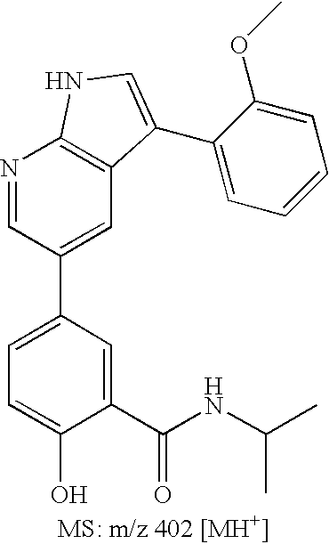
C1=C(C2=CC3=C(N=C2)NC=C3C2=CC=CC=C2OC)C=C(C(NC(C)C)=O)C(O)=C1
